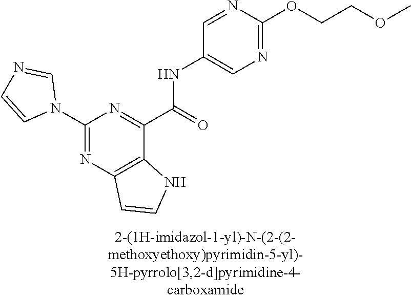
C1(N2C=NC=C2)=NC2=C(C(C(=O)NC3=CN=C(OCCOC)N=C3)=N1)NC=C2
